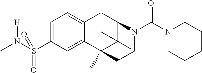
C1(S(N(C)[H])(=O)=O)=CC=C2C(=C1)C1(C)C(C)(C)C(C2)N(C(N2CCCCC2)=O)CC1
